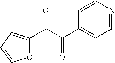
C1=NC=CC(C(C(C2=CC=CO2)=O)=O)=C1
